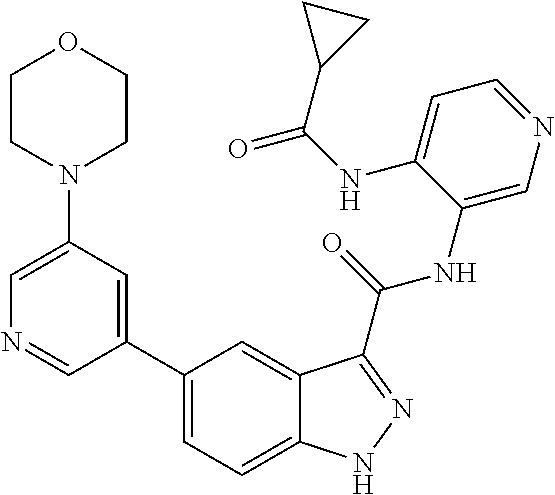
C1(N2CCOCC2)=CN=CC(C2=CC=C3C(=C2)C(C(NC2=CN=CC=C2NC(=O)C2CC2)=O)=NN3)=C1
